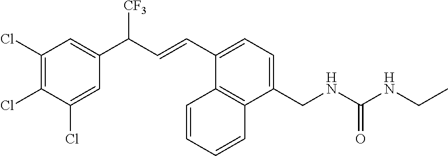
C1(Cl)=C(Cl)C(Cl)=CC(C(C=CC2=CC=C(CNC(=O)NCC)C3=C2C=CC=C3)[CF3])=C1
